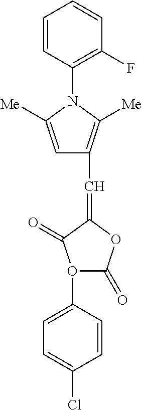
C1=C(O2C(=O)OC(=CC3=C([Me])N(C4=C(F)C=CC=C4)C([Me])=C3)C2=O)C=CC(Cl)=C1
